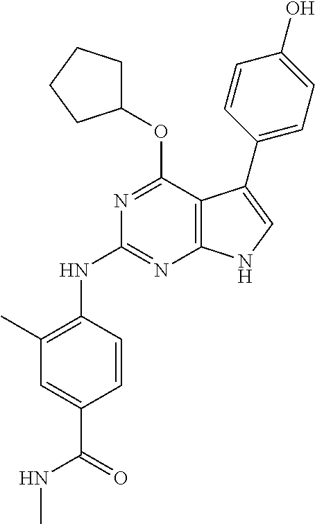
N1=C(OC2CCCC2)C2=C(N=C1NC1=C(C)C=C(C(=O)NC)C=C1)NC=C2C1=CC=C(O)C=C1
